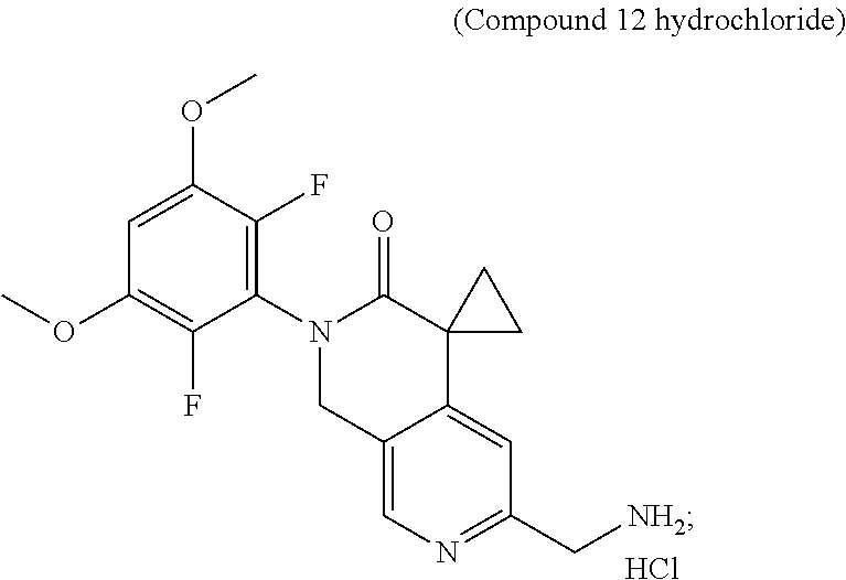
C1(N2CC3=CN=C(C[NH2])C=C3C3(C2=O)CC3)=C(F)C(OC)=CC(OC)=C1F.Cl
